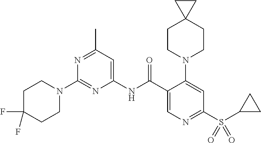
C1(NC(C2=CN=C(S(=O)(=O)C3CC3)C=C2N2CCC3(CC2)CC3)=O)=CC(C)=NC(N2CCC(F)(F)CC2)=N1
